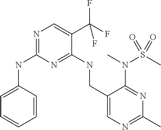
C1=CC(NC2=NC=C(C(F)(F)F)C(NCC3=CN=C(C)N=C3N(S(C)(=O)=O)C)=N2)=CC=C1
